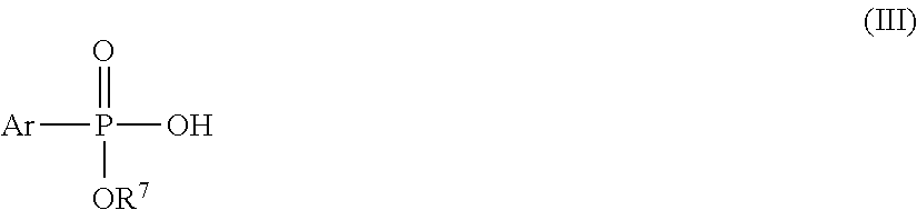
P(O)([Ar])(=O)[OR7]
